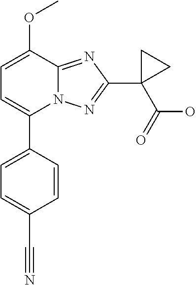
C1=C(OC)C2=NC(C3(C(O)=O)CC3)=NN2C(C2=CC=C(C#N)C=C2)=C1
